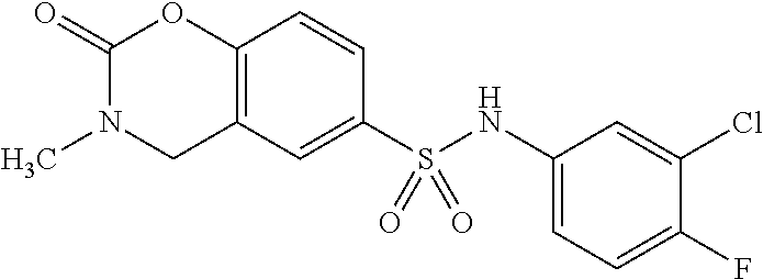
C1(=O)N(C)CC2=C(O1)C=CC(S(NC1=CC=C(F)C(Cl)=C1)(=O)=O)=C2
